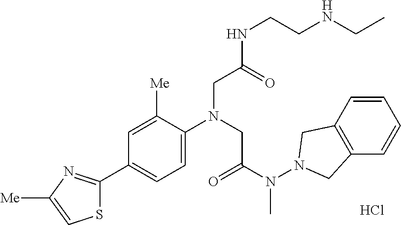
C1(C2=NC([Me])=CS2)=CC=C(N(CC(N(N2CC3=C(C2)C=CC=C3)C)=O)CC(NCCNCC)=O)C([Me])=C1.Cl
